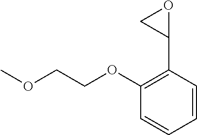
C1=CC=CC(C2OC2)=C1OCCOC
